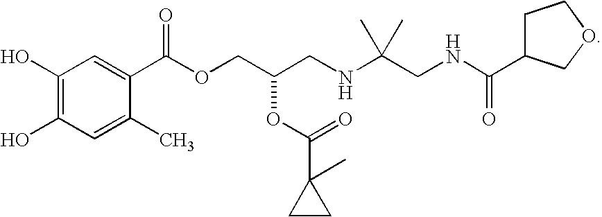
C1(O)=C(O)C=C(C)C(C(OCC(CNC(CNC(=O)C2CCOC2)(C)C)OC(C2(C)CC2)=O)=O)=C1
